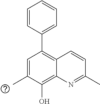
C1=C(C)C(O)=C2C(=C1C1=CC=CC=C1)C=CC(C)=N2
